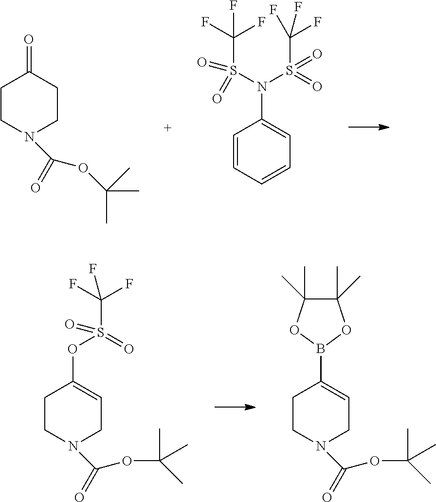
C1CN(C(OC(C)(C)C)=O)CCC1=O.C1=CC=CC=C1N(S(=O)(=O)C(F)(F)F)S(=O)(=O)C(F)(F)F.C1CN(C(OC(C)(C)C)=O)CC=C1OS(C(F)(F)F)(=O)=O.C1CN(C(OC(C)(C)C)=O)CC=C1B1OC(C)(C)C(C)(C)O1
